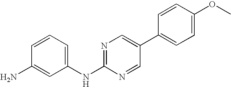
C1=CC=C(NC2=NC=C(C3=CC=C(OC)C=C3)C=N2)C=C1N
